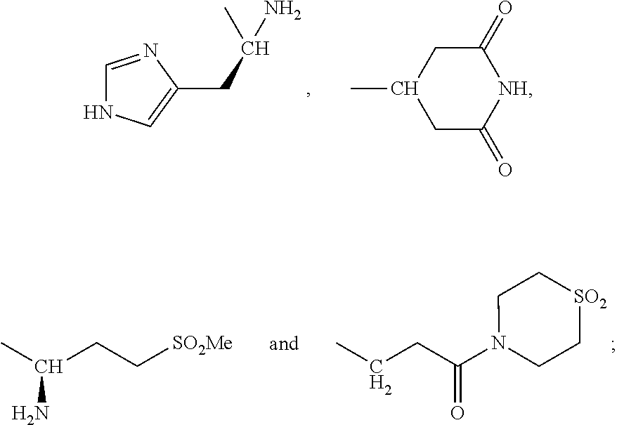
C1=NC(CC(C)N)=CN1.C1(C)CC(=O)[NH]C(=O)C1.C(C(N1CC[SO2]CC1)=O)CC.CC(CC[SO2Me])N
